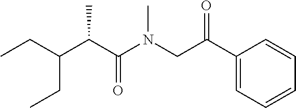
CCC(CC)C(C(N(CC(C1=CC=CC=C1)=O)C)=O)C
